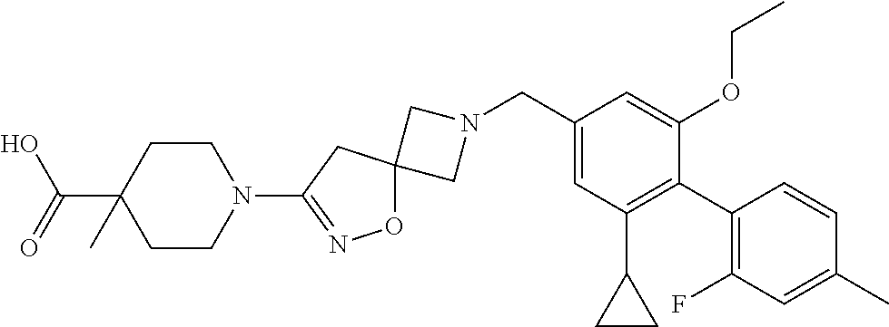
C1N(CC2=CC(C3CC3)=C(C3=C(F)C=C(C)C=C3)C(OCC)=C2)CC12ON=C(N1CCC(C(O)=O)(C)CC1)C2
